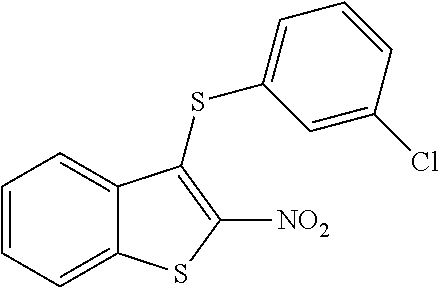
C1=CC=C2C(=C1)C(SC1=CC=CC(Cl)=C1)=C([NO2])S2
